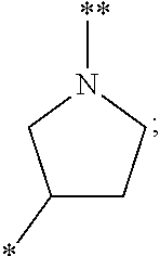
C1(*)CCN([**])C1
